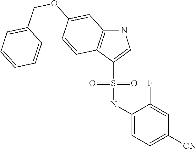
C1=CC2=C(C=C1OCC1=CC=CC=C1)NC=C2S(=O)(=O)NC1=CC=C([CN])C=C1F
